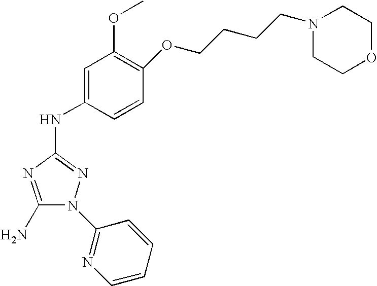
C1(N)=NC(NC2=CC(OC)=C(OCCCCN3CCOCC3)C=C2)=NN1C1=NC=CC=C1
